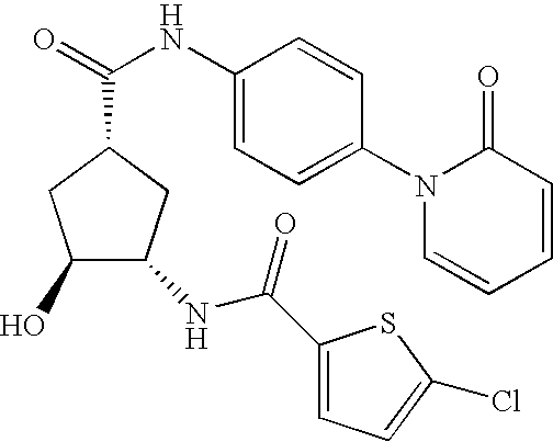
O=C(NC1=CC=C(N2C=CC=CC2=O)C=C1)C1CC(O)C(NC(=O)C2=CC=C(Cl)S2)C1
